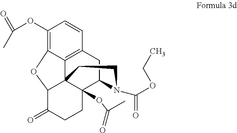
C1(OC(=O)C)=C2C3=C(C=C1)CC1C4(OC(=O)C)C3(C(C(=O)CC4)O2)CCN1C(OCC)=O
